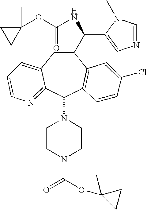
C1(C(NC(=O)OC2(C)CC2)C2=CN=CN2C)=CC2=CC=CN=C2C(N2CCN(C(OC3(C)CC3)=O)CC2)C2=C1C=C(Cl)C=C2
